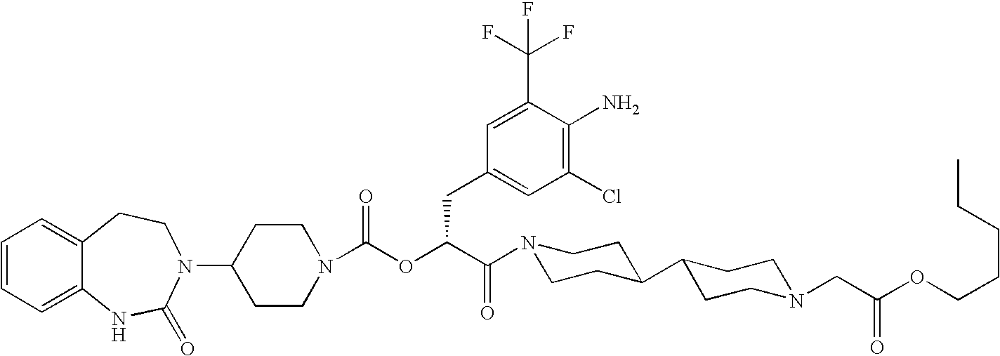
C1(N2C(=O)NC3=CC=CC=C3CC2)CCN(C(OC(C(=O)N2CCC(C3CCN(CC(OCCCCC)=O)CC3)CC2)CC2=CC(Cl)=C(N)C(C(F)(F)F)=C2)=O)CC1
